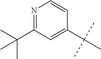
CC(C)(C)C1=CC(C(C)(C)C)=NC=C1
